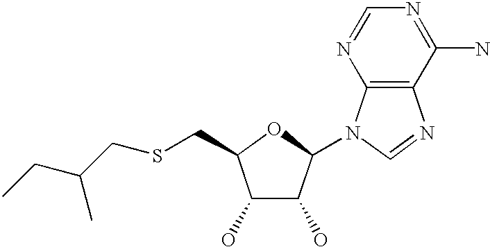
C1(O)C(O)C(N2C3=C(N=C2)C(N)=NC=N3)OC1CSCC(CC)C
